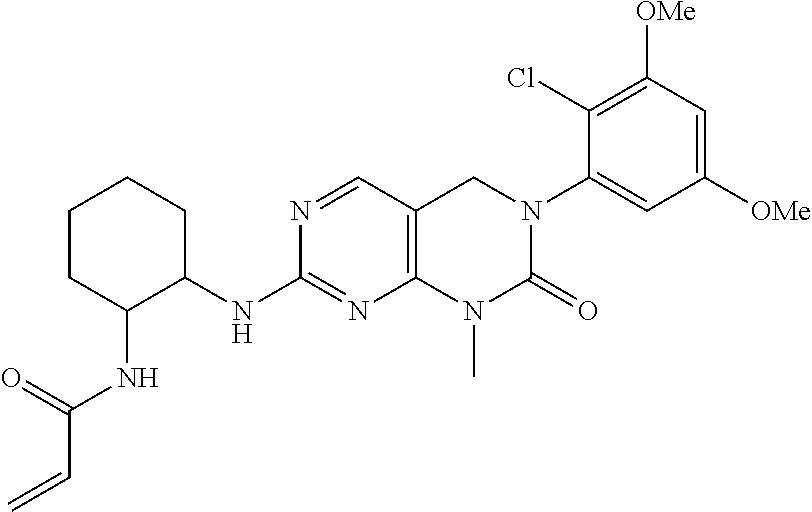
C1C(NC(C=C)=O)C(NC2=NC3=C(C=N2)CN(C2=CC([OMe])=CC([OMe])=C2Cl)C(=O)N3C)CCC1
